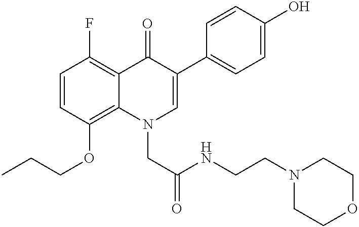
C1=CC(OCCC)=C2C(=C1F)C(=O)C(C1=CC=C(O)C=C1)=CN2CC(=O)NCCN1CCOCC1
